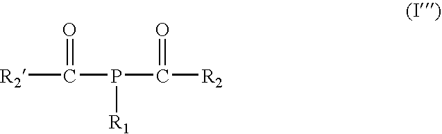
C(P(C(=O)[R2])[R1])(=O)[R2]
